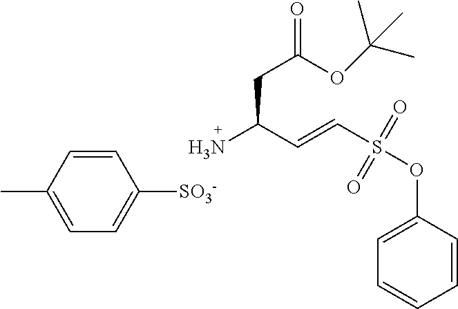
C1=CC(C)=CC=C1[SO3-].C(C(C=CS(OC1=CC=CC=C1)(=O)=O)N)C(=O)OC(C)(C)C
